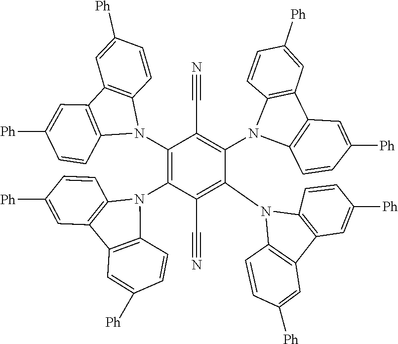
C(C1=C(N2C3=C(C4=C2C=CC([Ph])=C4)C=C([Ph])C=C3)C(N2C3=C(C4=C2C=CC([Ph])=C4)C=C([Ph])C=C3)=C(C#N)C(N2C3=C(C4=C2C=CC([Ph])=C4)C=C([Ph])C=C3)=C1N1C2=C(C3=C1C=CC([Ph])=C3)C=C([Ph])C=C2)#N
